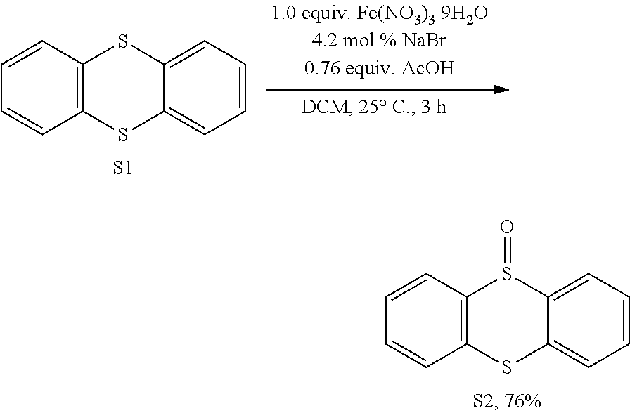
C12=C(C=CC=C1)SC1=CC=CC=C1S2.[S1].C12=C(C=CC=C1)S(=O)C1=CC=CC=C1S2
